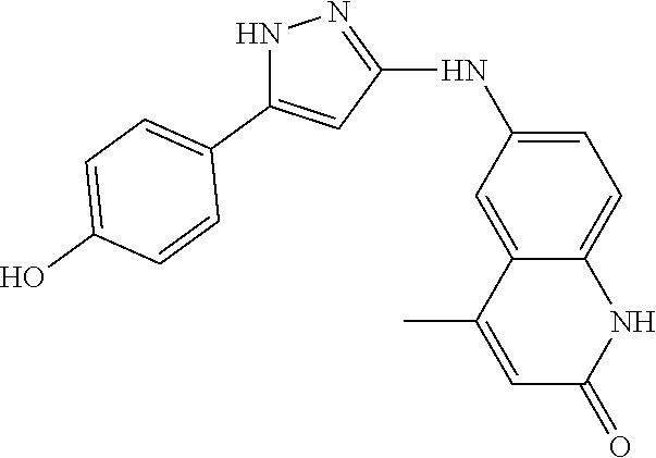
N1C(C2=CC=C(O)C=C2)=CC(NC2=CC=C3C(=C2)C(C)=CC(=O)N3)=N1
